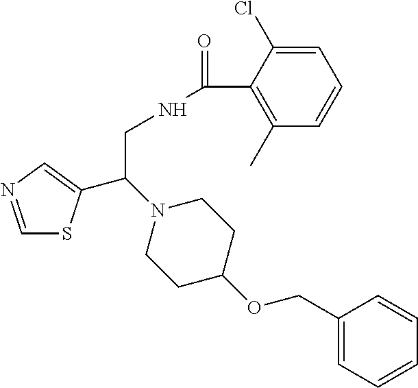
C1=NC=C(C(N2CCC(OCC3=CC=CC=C3)CC2)CNC(=O)C2=C(C)C=CC=C2Cl)S1
